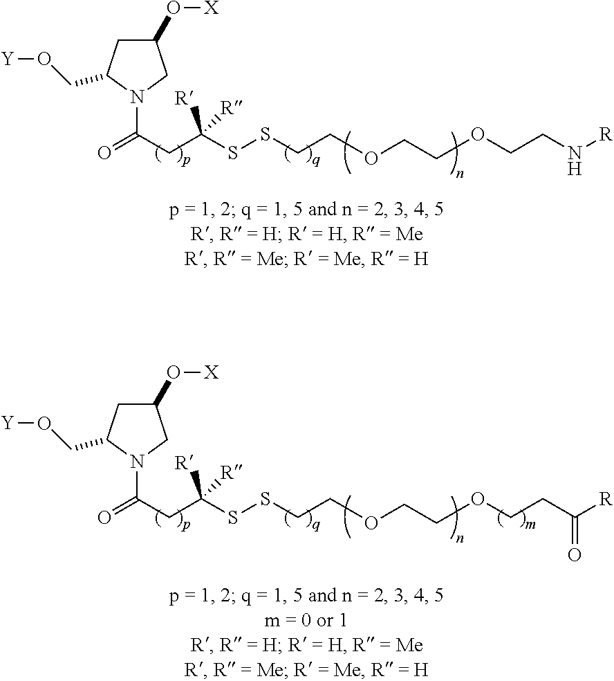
C1(O[X])CC(CO[Y])N(C(CC([R])([R])SSCCOCCOCCN[R])=O)C1.C1(O[X])CC(CO[Y])N(C(CC([R])([R])SSCCOCCOCCC([R])=O)=O)C1
